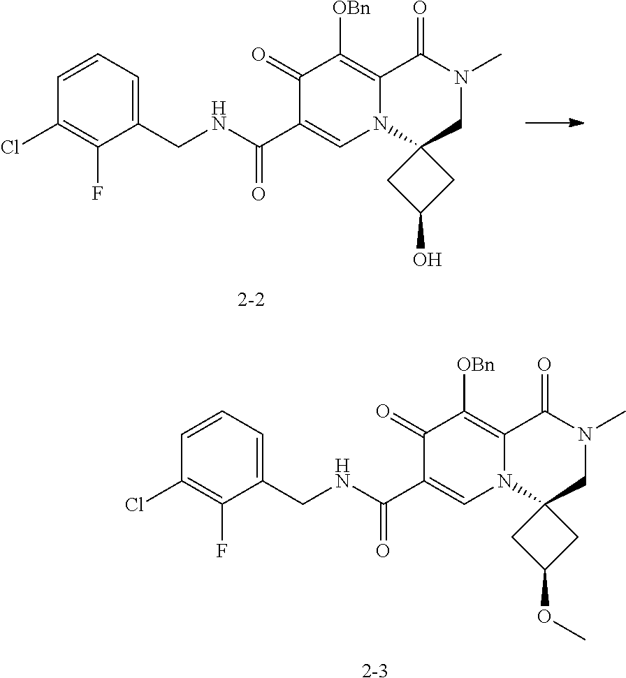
[2-2].C1(CNC(C2=CN3C(=C([OBn])C2=O)C(=O)N(C)CC32CC(O)C2)=O)=CC=CC(Cl)=C1F.[2-3].C1(CNC(C2=CN3C(=C([OBn])C2=O)C(=O)N(C)CC32CC(OC)C2)=O)=CC=CC(Cl)=C1F
